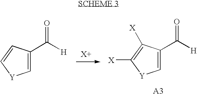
C1(C([H])=O)=C[Y]C=C1.C1(C([H])=O)=C[Y]C([X])=C1[X]
